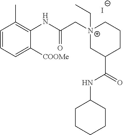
C1=CC=C([COOMe])C(NC(C[N+]2(CC)CC(C(=O)NC3CCCCC3)CCC2)=O)=C1C.[I-]
